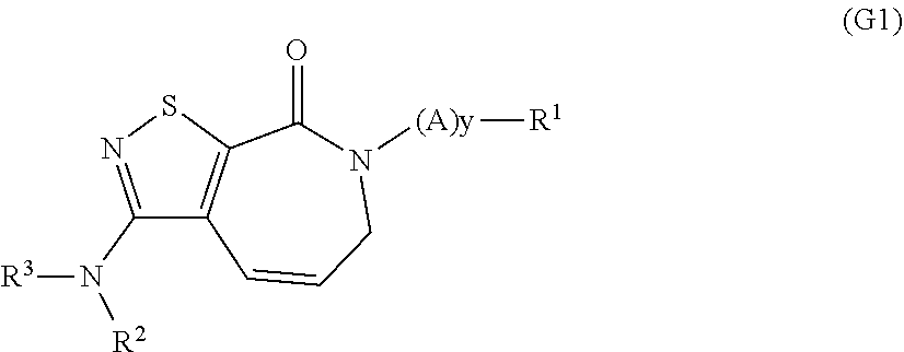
C1(N([R3])[R2])=NSC2=C1C=CCN([(A)y][R1])C2=O
